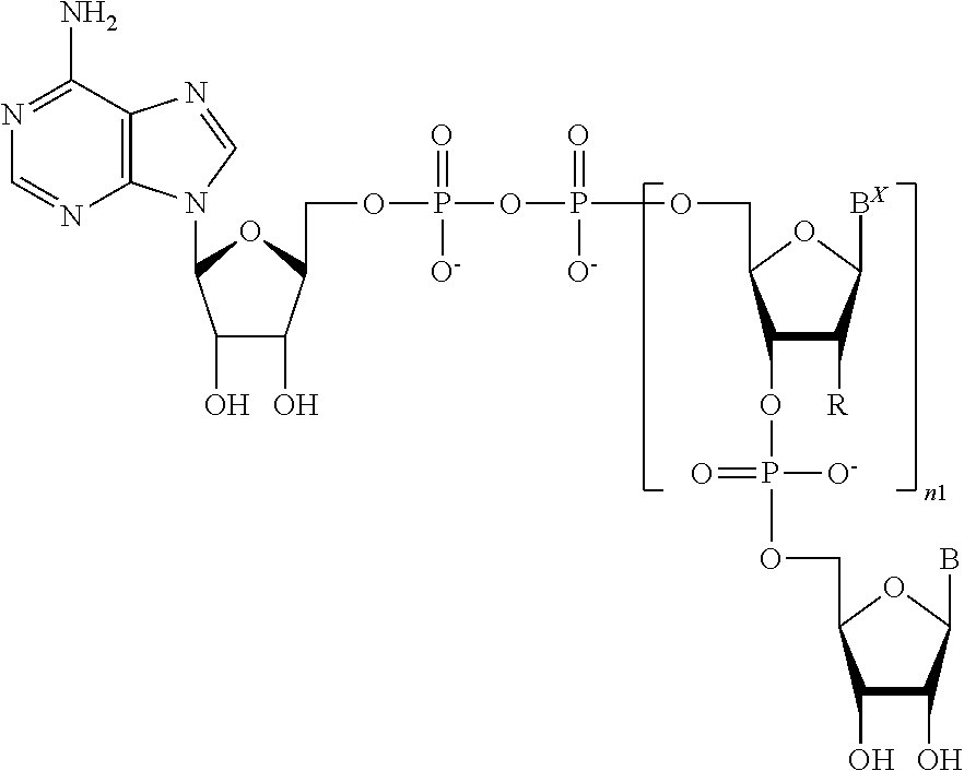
C12=C(C(N)=NC=N1)N=CN2C1C(O)C(O)C(COP(OP(OCC2C(OP(OCC3OC(B)C(O)C3O)([O-])=O)C([R])C([BX])O2)(=O)[O-])(=O)[O-])O1
